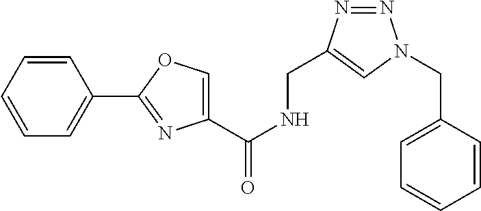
C1=CC=CC=C1C1=NC(C(NCC2=CN(CC3=CC=CC=C3)N=N2)=O)=CO1
